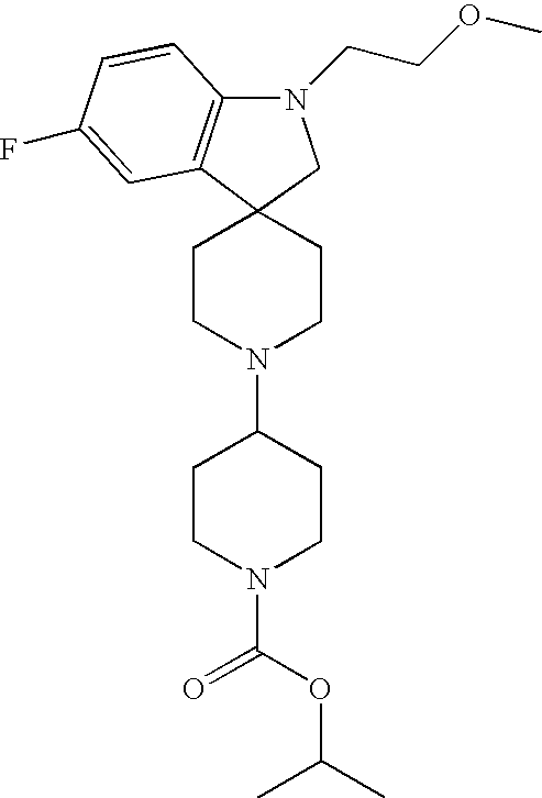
C1CN(C(OC(C)C)=O)CCC1N1CCC2(CC1)C1=C(N(CCOC)C2)C=CC(F)=C1
